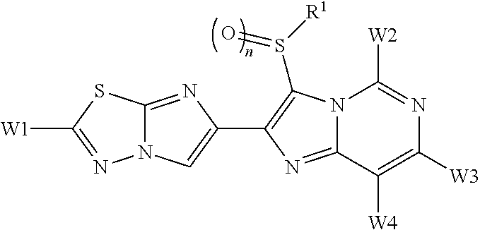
N12C(=NC(C3=C(S([R1])=O)N4C(=N3)C([W4])=C([W3])N=C4[W2])=C1)SC([W1])=N2
